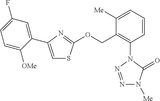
N1=NN(C2=C(COC3=NC(C4=CC(F)=CC=C4[OMe])=CS3)C([Me])=CC=C2)C(=O)N1[Me]
